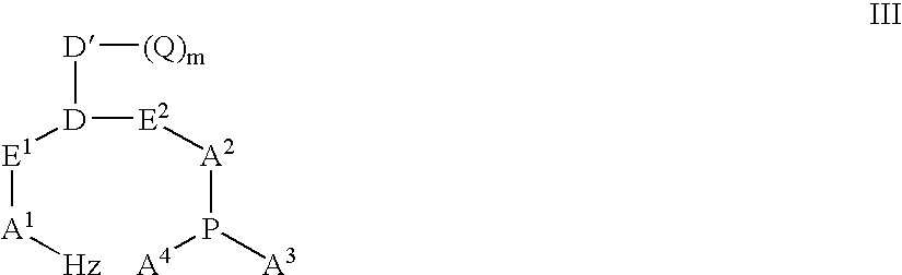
[D]([E2][A2]P([A4])[A3])([E1][A1][Hz])[D][(Q)m]
